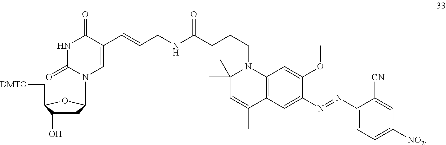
C1C(O)C(C[DMTO])OC1N1C=C(C=CCNC(CCCN2C(C)(C)C=C(C)C3=C2C=C(OC)C(N=NC2=CC=C([NO2])C=C2[CN])=C3)=O)C(=O)NC1=O
